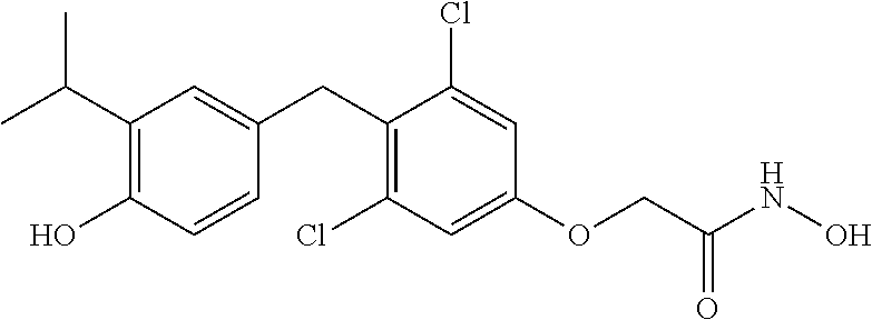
C1(CC2=CC(C(C)C)=C(O)C=C2)=C(Cl)C=C(OCC(NO)=O)C=C1Cl
